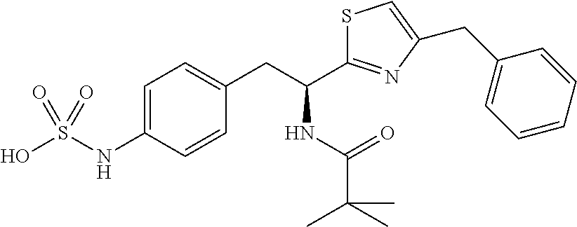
OS(NC1=CC=C(CC(C2=NC(CC3=CC=CC=C3)=CS2)NC(=O)C(C)(C)C)C=C1)(=O)=O
